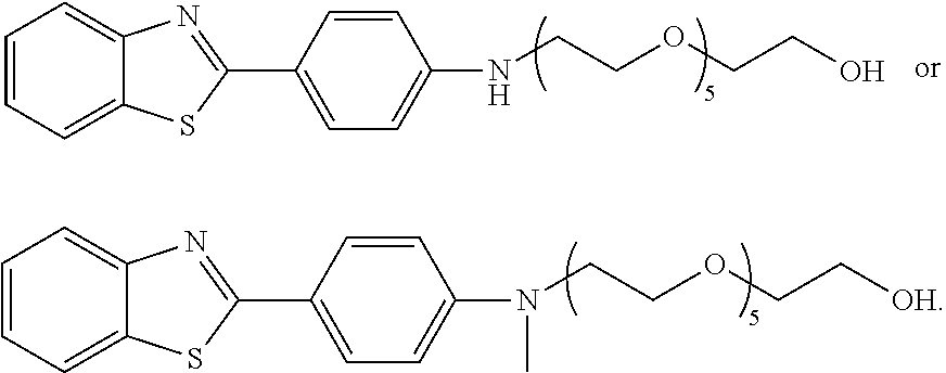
C1=CC=C2C(=C1)N=C(C1=CC=C(NCCOCCO)C=C1)S2.C1=CC=C2C(=C1)N=C(C1=CC=C(N(CCOCC[OH])C)C=C1)S2
